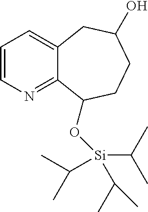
C1=CN=C2C(=C1)CC(O)CCC2O[Si](C(C)C)(C(C)C)C(C)C
